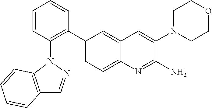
C1(C2=CC=C3C(=C2)C=C(N2CCOCC2)C(N)=N3)=C(N2C3=C(C=N2)C=CC=C3)C=CC=C1
